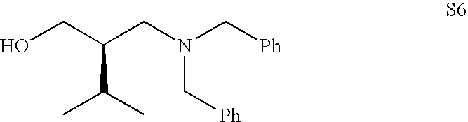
OCC(CN(C[Ph])C[Ph])C(C)C
